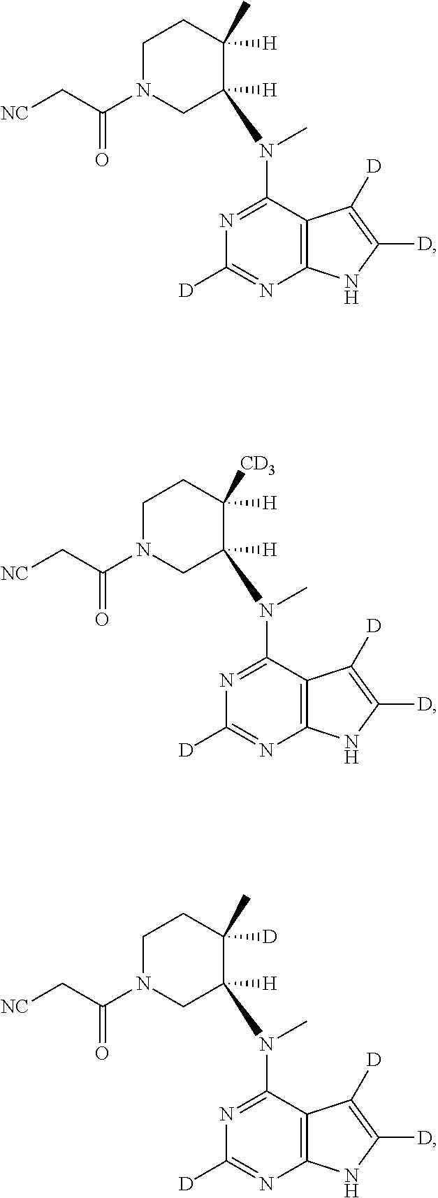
C12=C(C(N(C)C3([H])CN(C(C[NC])=O)CCC3([H])C)=NC([D])=N1)C([D])=C([D])N2.C12=C(C(N(C)C3([H])CN(C(C[NC])=O)CCC3([H])[CD3])=NC([D])=N1)C([D])=C([D])N2.C12=C(C(N(C)C3([H])CN(C(C[NC])=O)CCC3([D])C)=NC([D])=N1)C([D])=C([D])N2
